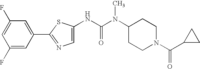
C1(F)=CC(F)=CC(C2=NC=C(NC(N(C3CCN(C(C4CC4)=O)CC3)C)=O)S2)=C1
